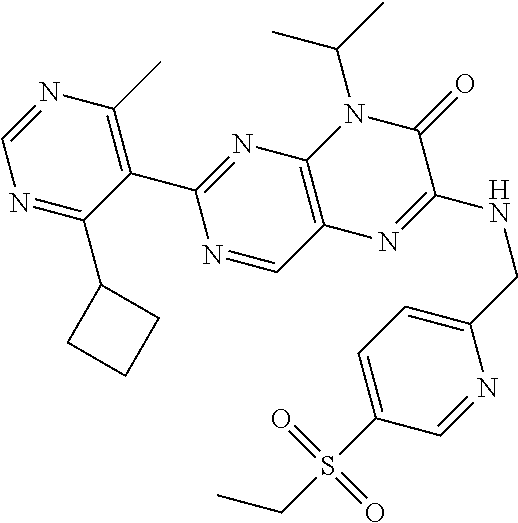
N1=C(C2CCC2)C(C2=NC3=C(C=N2)N=C(NCC2=CC=C(S(CC)(=O)=O)C=N2)C(=O)N3C(C)C)=C(C)N=C1
